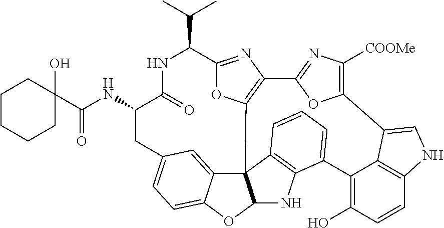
C(=O)(NC1C(=O)NC(C(C)C)C2=NC3=C(C45C6=CC(=CC=C6OC4NC4=C5C=CC=C4C4=C(O)C=CC5=C4C(=CN5)C4=C([COOMe])N=C3O4)C1)O2)C1(O)CCCCC1
